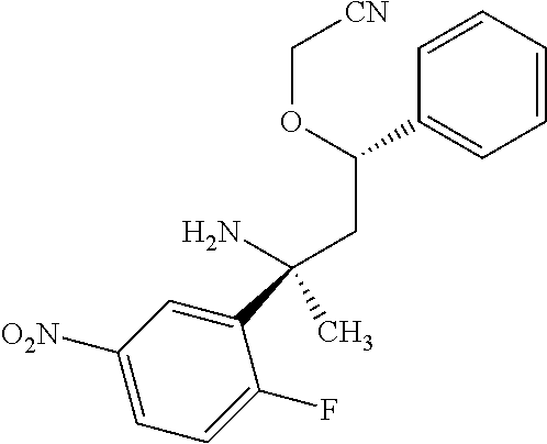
C(CC(C1=CC=CC=C1)OC[CN])(N)(C1=CC([O2N])=CC=C1F)C
